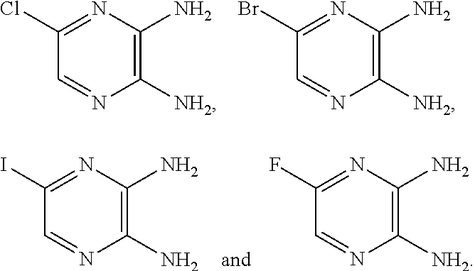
C1(Cl)=NC(N)=C([NH2])N=C1.C1(Br)=NC(N)=C([NH2])N=C1.C1(I)=NC(N)=C(N)N=C1.C1(F)=NC(N)=C([NH2])N=C1
